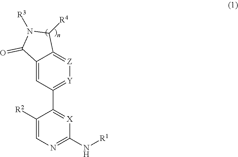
C12=CC(C3=[X]C(N[R1])=NC=C3[R2])=[Y][Z]=C1C([R4])N([R3])C2=O
